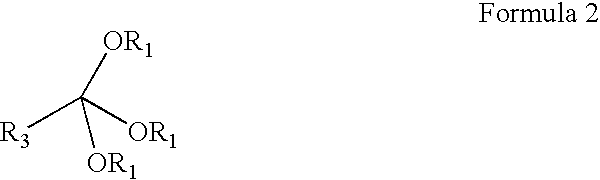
[R3]C([OR1])([OR1])[OR1]
